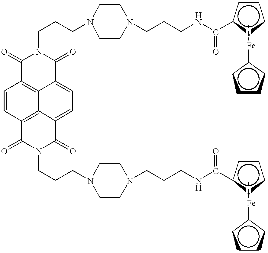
C1(=O)C2=C3C(=CC=C4C3=C(C=C2)C(=O)N(CCCN2CCN(CCCNC(=O)c3cccC3)CC2)C4=O)C(=O)N1CCCN1CCN(CCCNC(=O)c2cccc2)CC1.C[Fe]c1cccc1.C[Fe]c1cccc1
